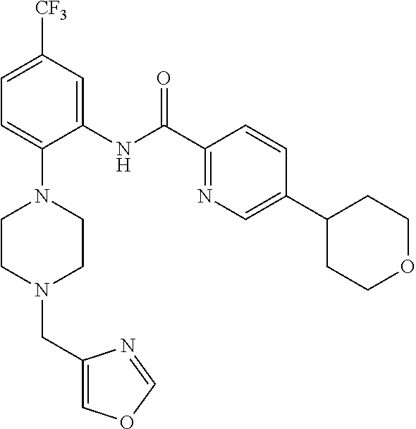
C1=C([CF3])C=C(NC(C2=NC=C(C3CCOCC3)C=C2)=O)C(N2CCN(CC3=COC=N3)CC2)=C1
